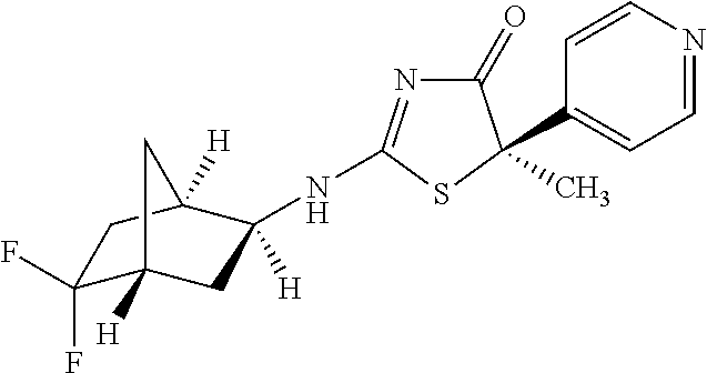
C1(F)(F)C2([H])CC(NC3=NC(=O)C(C4=CC=NC=C4)(C)S3)([H])C([H])(C1)C2
